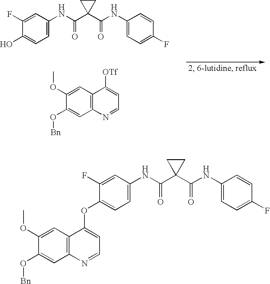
C1(O)=CC=C(NC(C2(C(NC3=CC=C(F)C=C3)=O)CC2)=O)C=C1F.C1(O[Bn])=CC2=C(C=C1OC)C([OTf])=CC=N2.C1(OC2=CC=NC3=C2C=C(OC)C(O[Bn])=C3)=CC=C(NC(C2(C(NC3=CC=C(F)C=C3)=O)CC2)=O)C=C1F
